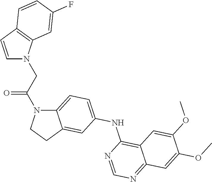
C12=CC=C(NC3=C4C(=NC=N3)C=C(OC)C(OC)=C4)C=C1CCN2C(CN1C=CC2=C1C=C(F)C=C2)=O
